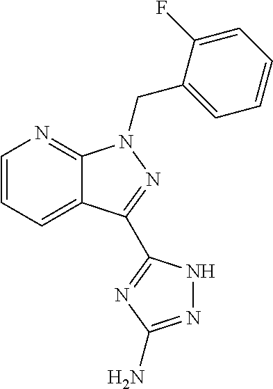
C1=CC=C2C(=N1)N(CC1=CC=CC=C1F)N=C2C1=NC(N)=NN1
